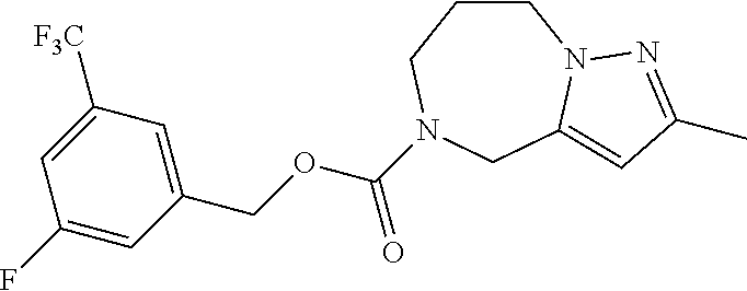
C1CCN(C(OCC2=CC([F3C])=CC(F)=C2)=O)CC2=CC(C)=NN12
